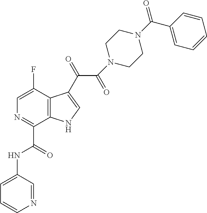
C1(C(=O)NC2=CC=CN=C2)=NC=C(F)C2=C1NC=C2C(=O)C(=O)N1CCN(C(=O)C2=CC=CC=C2)CC1
